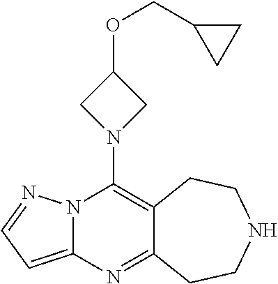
N12C(=CC=N1)N=C1C(=C2N2CC(OCC3CC3)C2)CCNCC1
